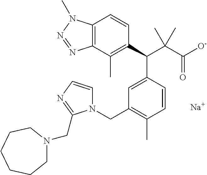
[Na].C1(C(C(C([O-])=O)(C)C)C2=CC(CN3C=CN=C3CN3CCCCCC3)=C(C)C=C2)=C(C)C2=C(C=C1)N(C)N=N2
